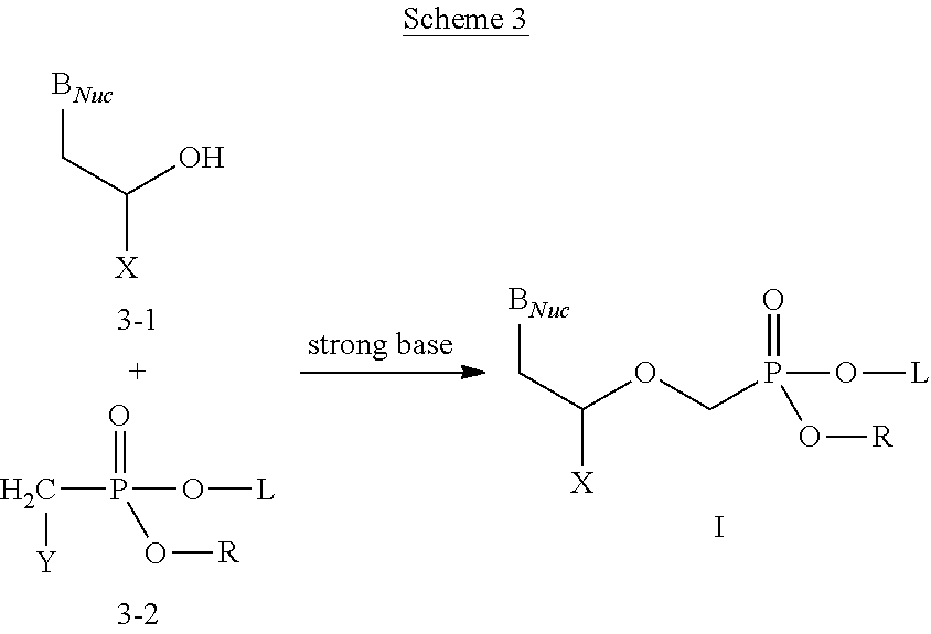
[BNuc]CC([X])O.[BNuc]CC([X])OCP(=O)(O[L])O[R].C(P(=O)(O[L])O[R])[Y].I
